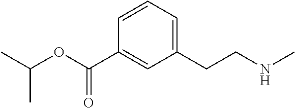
C1=CC=C(CCNC)C=C1C(OC(C)C)=O
